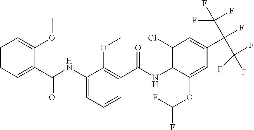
C1=CC=C(C(NC2=CC=CC(C(NC3=C(Cl)C=C(C(F)(C(F)(F)F)C(F)(F)F)C=C3OC(F)F)=O)=C2OC)=O)C(OC)=C1
